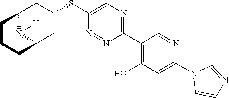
C1(C2=C(O)C=C(N3C=CN=C3)N=C2)=NC=C(SC2CC3N([H])C(C2)CCC3)N=N1
